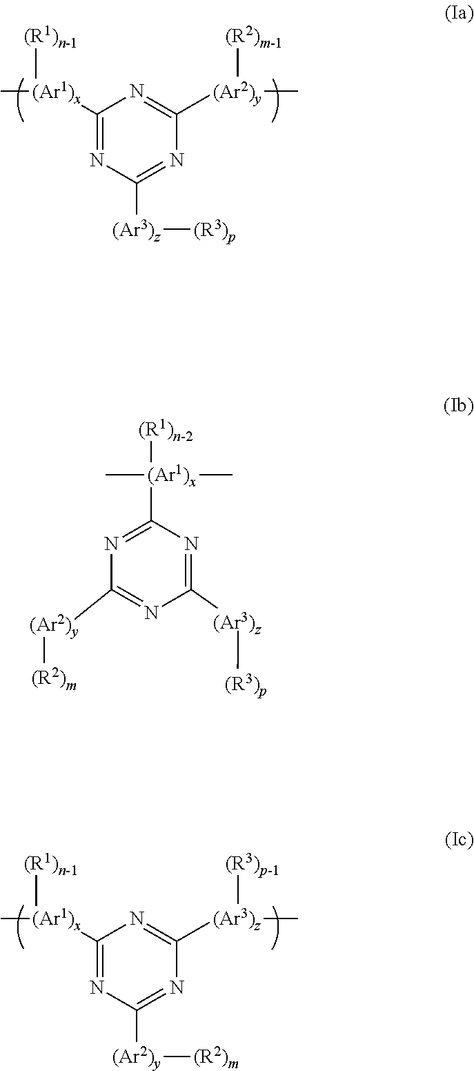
C1([(Ar1)x](C)[(R1)n-1])=NC([(Ar3)z][(R3)p])=NC([(Ar2)y](C)[(R2)m-1])=N1.C1([(Ar3)z][(R3)p])=NC([(Ar1)x](C)(C)[(R1)n-2])=NC([(Ar2)y][(R2)m])=N1.C1([(Ar1)x](C)[(R1)n-1])=NC([(Ar2)y][(R2)m])=NC([(Ar3)z]([(R3)p-1])C)=N1
